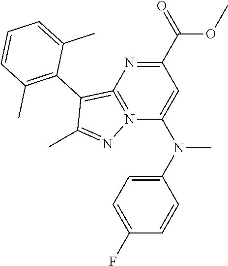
C1=C(F)C=CC(N(C2=CC(C(=O)OC)=NC3=N2N=C(C)C=3C2=C(C)C=CC=C2C)C)=C1
